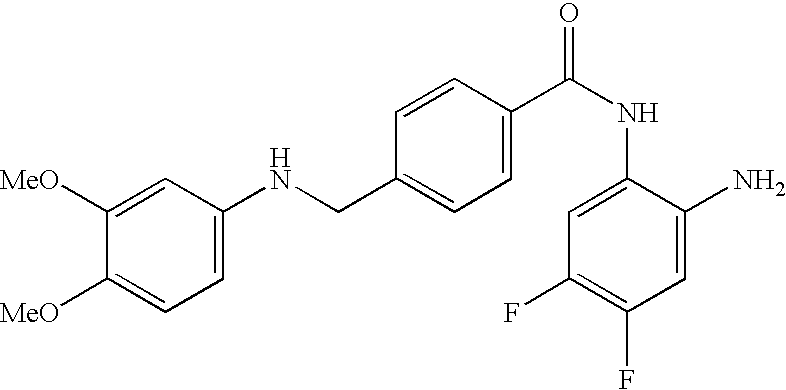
C(C1=CC=C(C(NC2=CC(F)=C(F)C=C2N)=O)C=C1)NC1=CC=C([MeO])C([MeO])=C1
